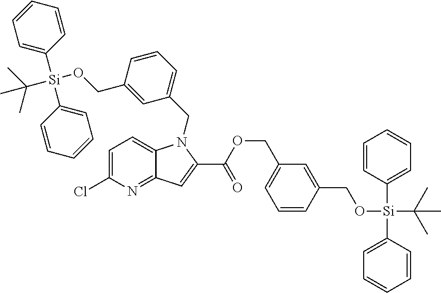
C1=C([Si](C2=CC=CC=C2)(C(C)(C)C)OCC2=CC(CN3C4=CC=C(Cl)N=C4C=C3C(OCC3=CC=CC(CO[Si](C4=CC=CC=C4)(C4=CC=CC=C4)C(C)(C)C)=C3)=O)=CC=C2)C=CC=C1
